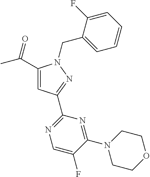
C1(C(C)=O)=CC(C2=NC=C(F)C(N3CCOCC3)=N2)=NN1CC1=CC=CC=C1F
